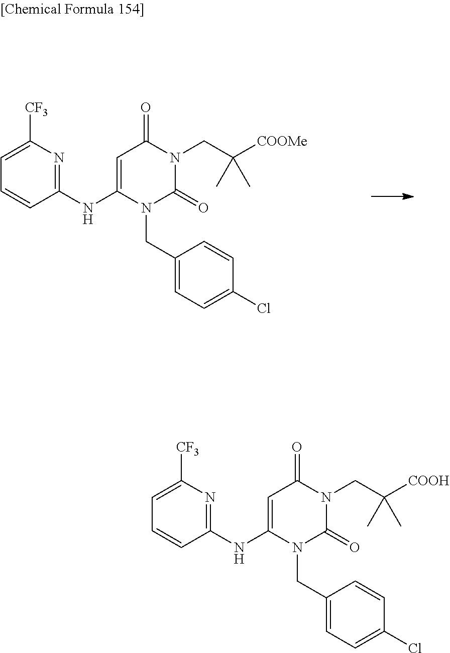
C1=C(NC2=NC([CF3])=CC=C2)N(CC2=CC=C(Cl)C=C2)C(=O)N(CC(C)(C)[COOH])C1=O.C1=C(NC2=NC([CF3])=CC=C2)N(CC2=CC=C(Cl)C=C2)C(=O)N(CC(C)(C)[COOMe])C1=O
